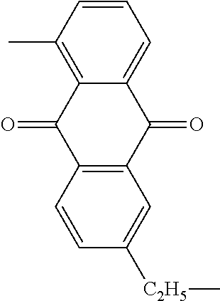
C1=CC([C2H5]C)=CC2=C1C(=O)C1=C(C)C=CC=C1C2=O
